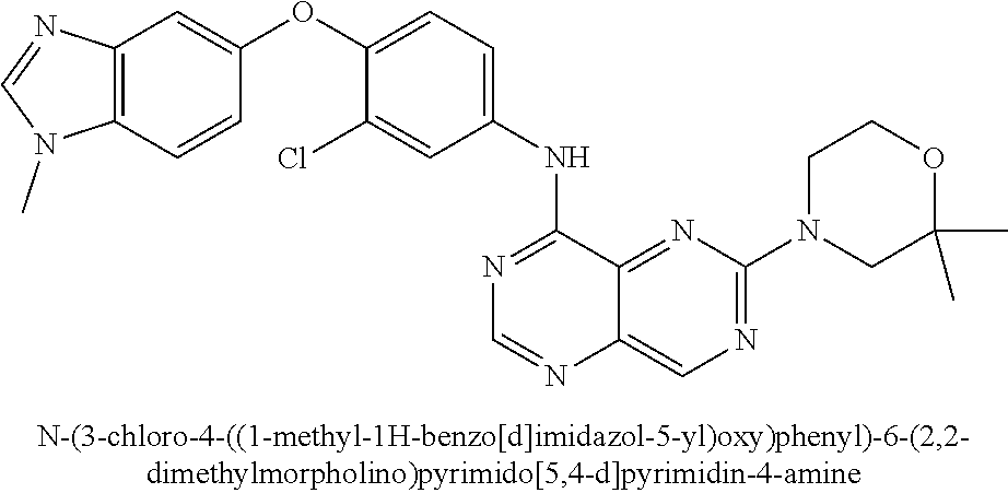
C1(OC2=CC=C(NC3=NC=NC4=CN=C(N5CC(C)(C)OCC5)N=C34)C=C2Cl)=CC2=C(C=C1)N(C)C=N2
